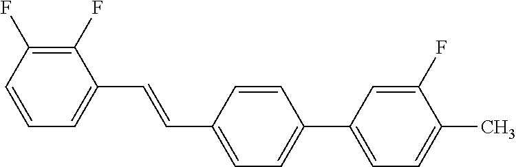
C1(F)=C(F)C=CC=C1C=CC1=CC=C(C2=CC=C(C)C(F)=C2)C=C1
